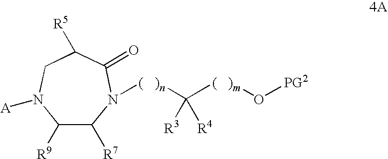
C1([R9])C([R7])N([(   )n]C([(   )m]O[PG2])([R3])[R4])C(=O)C([R5])CN1[A]
